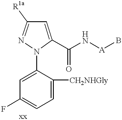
C1=C([CH2NHGly])C(N2C(C(N[A]B)=O)=CC([R1a])=N2)=CC(F)=C1
